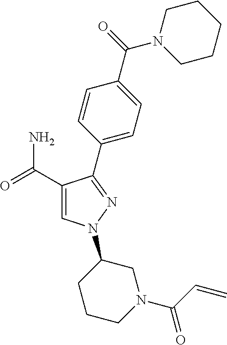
C1(C(=O)N)=CN(C2CCCN(C(C=C)=O)C2)N=C1C1=CC=C(C(N2CCCCC2)=O)C=C1
